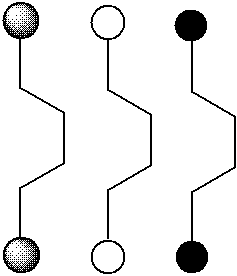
C(CCC)CC.C(CCC)CC.C(CCC)CC
